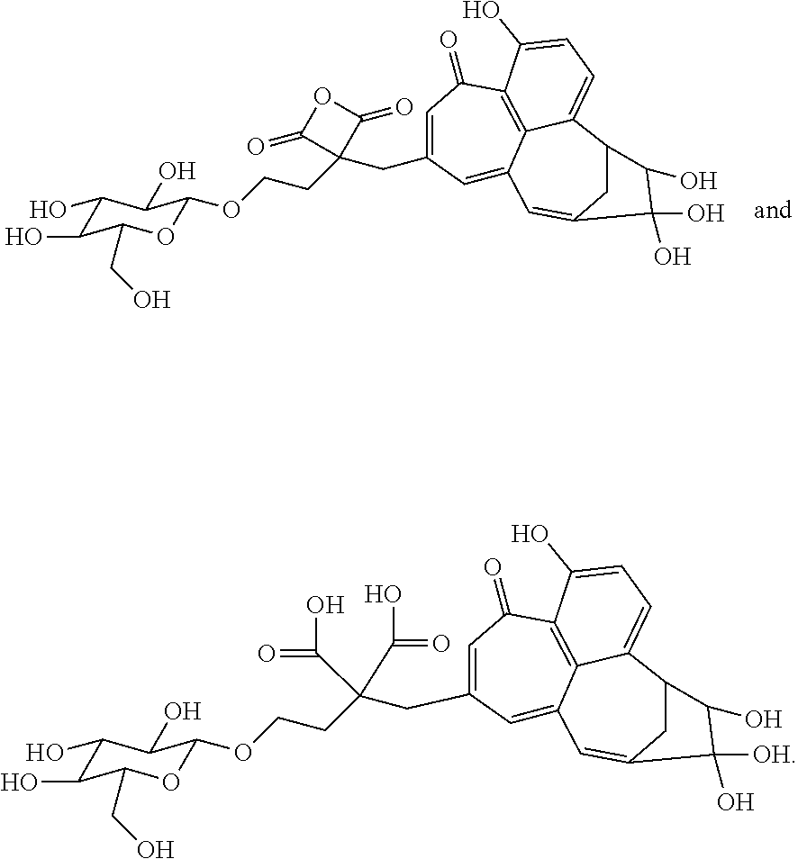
C1(O)C(O)C(CO)OC(OCCC2(CC3=CC(=O)C4=C5C(=C3)C=C3CC(C5=CC=C4O)C(O)C3(O)O)C(=O)OC2=O)C1O.C1(O)C(O)C(CO)OC(OCCC(CC2=CC(=O)C3=C4C(=C2)C=C2CC(C4=CC=C3O)C(O)C2([OH])O)(C(O)=O)C(O)=O)C1O
